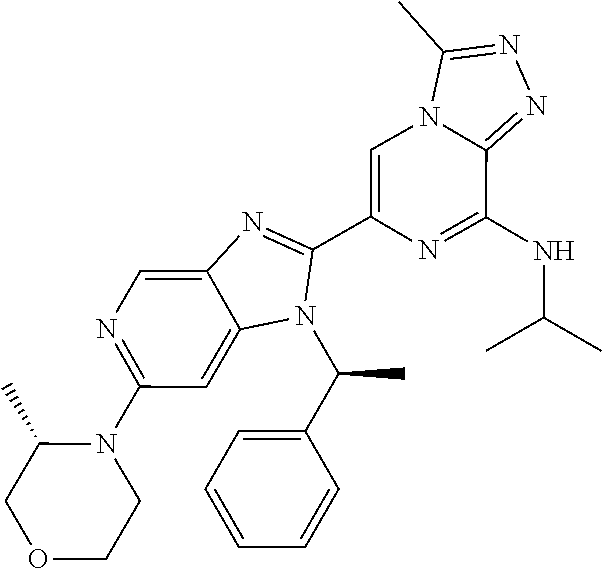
N1=C(N2C(C)COCC2)C=C2C(=C1)N=C(C1=CN3C(=NN=C3C)C(NC(C)C)=N1)N2C(C1=CC=CC=C1)C
